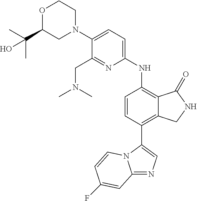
C12=NC=C(C3=C4C(=C(NC5=CC=C(N6CCOC(C(C)(C)O)C6)C(CN(C)C)=N5)C=C3)C(=O)NC4)N1C=CC(F)=C2
